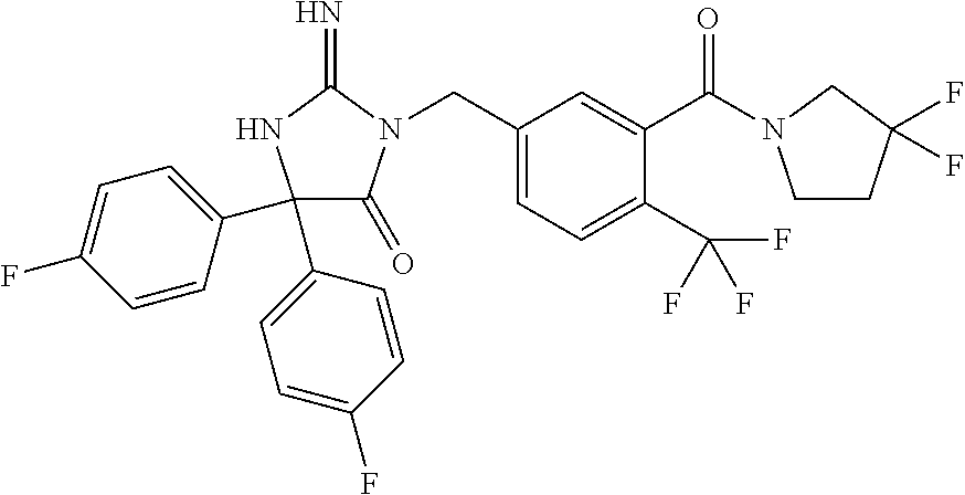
C1(C2=CC=C(F)C=C2)(C2=CC=C(F)C=C2)C(=O)N(CC2=CC=C(C(F)(F)F)C(C(=O)N3CCC(F)(F)C3)=C2)C(=N)N1
